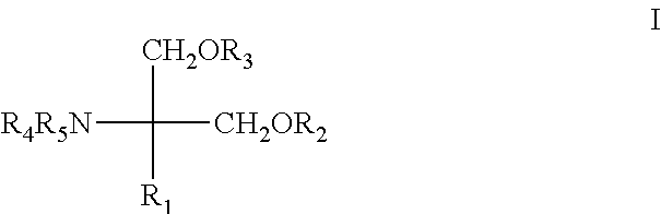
[R4R5N]C([R1])([CH2OR3])[CH2OR2]
